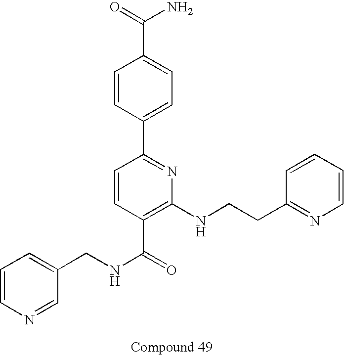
N1=CC(CNC(=O)C2=C(NCCC3=NC=CC=C3)N=C(C3=CC=C(C(N)=O)C=C3)C=C2)=CC=C1
